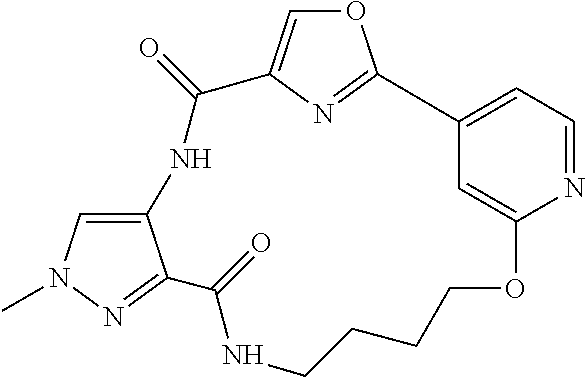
C1CCCOC2=CC(=CC=N2)C2=NC(=CO2)C(=O)NC2=CN(C)N=C2C(=O)N1
